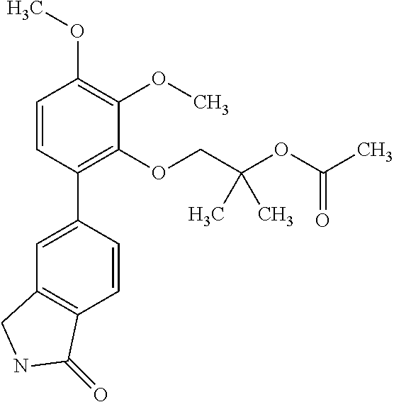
C1=CC(C2=CC3=C(C=C2)C(=O)NC3)=C(OCC(OC(C)=O)(C)C)C(OC)=C1OC
